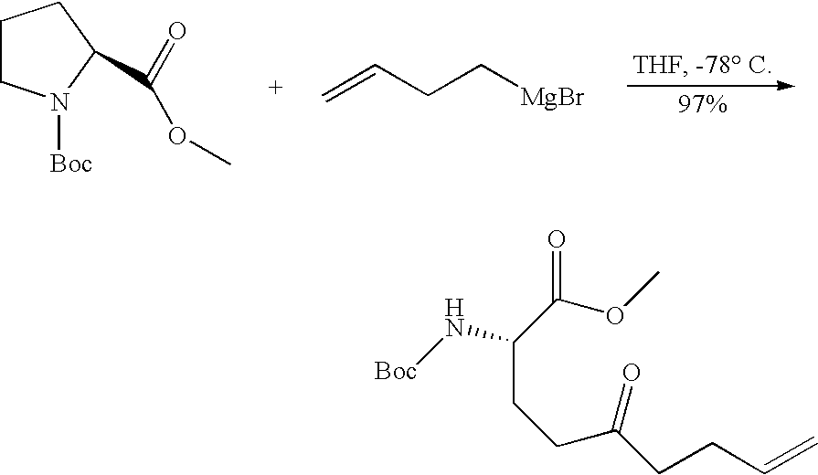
C1CN([Boc])C(C(=O)OC)C1.C=CCC[MgBr].C(CCC(CCC=C)=O)(C(OC)=O)N[Boc]
